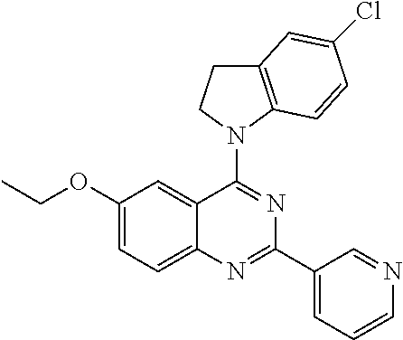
C1(OCC)=CC=C2C(=C1)C(N1C3=C(CC1)C=C(Cl)C=C3)=NC(C1=CC=CN=C1)=N2
